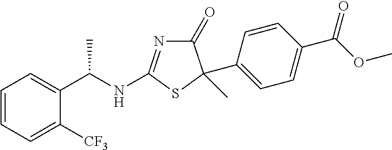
C1(=O)N=C(NC(C2=CC=CC=C2[CF3])C)SC1(C1=CC=C(C(OC)=O)C=C1)C
